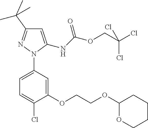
C1=C(NC(OCC(Cl)(Cl)Cl)=O)N(C2=CC=C(Cl)C(OCCOC3OCCCC3)=C2)N=C1C(C)(C)C
